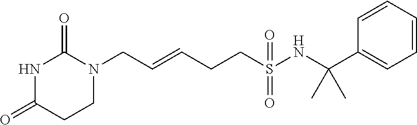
C(=CCCS(NC(C1=CC=CC=C1)(C)C)(=O)=O)CN1C(=O)NC(=O)CC1
